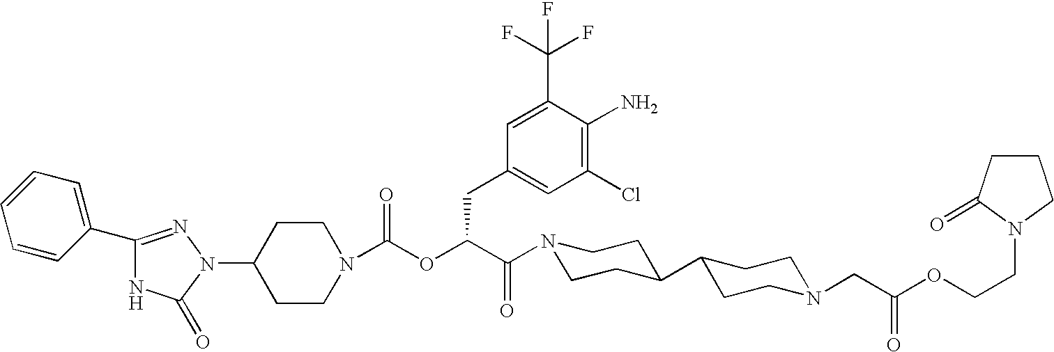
C1(N2N=C(C3=CC=CC=C3)NC2=O)CCN(C(OC(C(=O)N2CCC(C3CCN(CC(OCCN4CCCC4=O)=O)CC3)CC2)CC2=CC(Cl)=C(N)C(C(F)(F)F)=C2)=O)CC1
